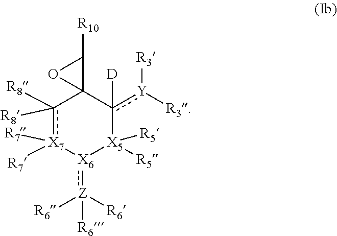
c1([R8])([R8])[X7]([R7])([R7])[X6](:[Z]([R6])([R6])[R6])[X5]([R5])([R5])c([Y]([R3])[R3])([D])C12C([R10])O2
